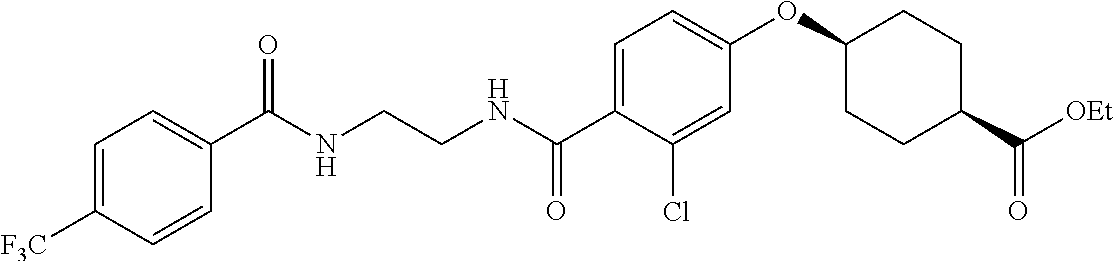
C1=C(C(NCCNC(C2=CC=C([F3C])C=C2)=O)=O)C(Cl)=CC(OC2CCC(C([OEt])=O)CC2)=C1
